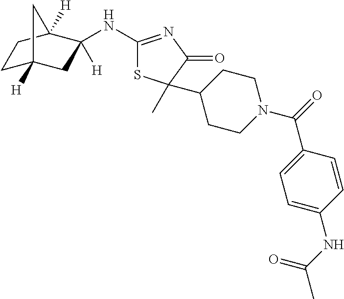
C1C2([H])CC([H])(NC3=NC(=O)C(C4CCN(C(=O)C5=CC=C(NC(C)=O)C=C5)CC4)(C)S3)C([H])(C1)C2
